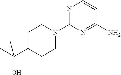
N1=C(N2CCC(C(C)(O)C)CC2)N=C(N)C=C1
